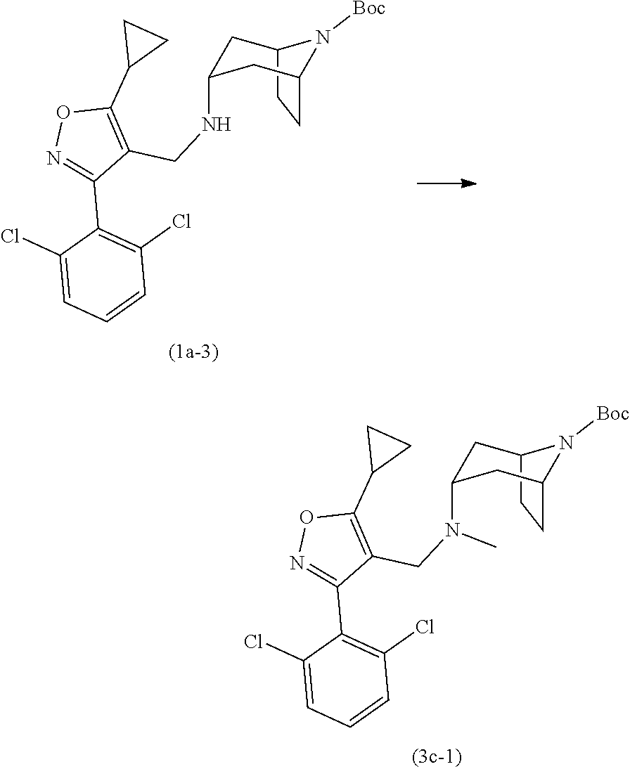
C12CCC(CC(NCC3=C(C4CC4)ON=C3C3=C(Cl)C=CC=C3Cl)C1)N2[Boc].C12CCC(CC(N(CC3=C(C4CC4)ON=C3C3=C(Cl)C=CC=C3Cl)C)C1)N2[Boc]
